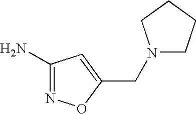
C1(N)=NOC(CN2CCCC2)=C1
